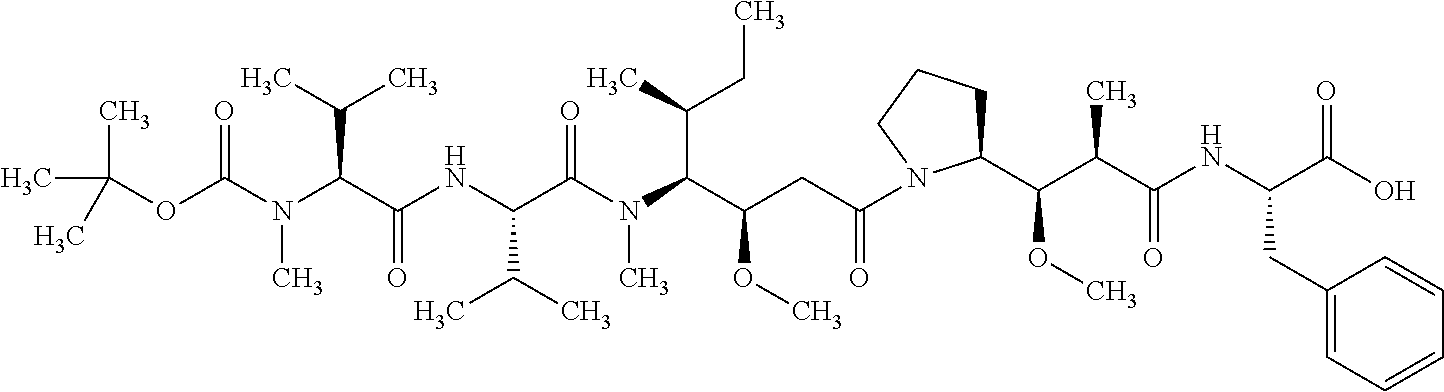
CC(C)(OC(=O)N(C)C(C(=O)NC(C(C)C)C(N(C)C(C(OC)CC(=O)N1C(C(C(C)C(=O)NC(CC2=CC=CC=C2)C(O)=O)OC)CCC1)C(C)CC)=O)C(C)C)C
